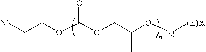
[X]CC(OC(OCC(O[Q][(Z)a])C)=O)C
